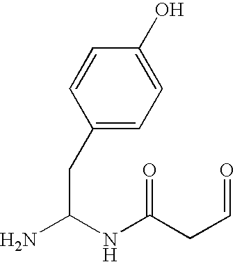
C1(CC(NC(CC=O)=O)N)=CC=C(O)C=C1
